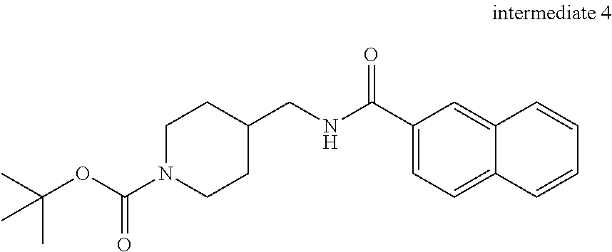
C(NC(C1=CC=C2C(=C1)C=CC=C2)=O)C1CCN(C(OC(C)(C)C)=O)CC1
